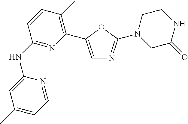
C1(NC2=NC(C3=CN=C(N4CC(=O)NCC4)O3)=C(C)C=C2)=CC(C)=CC=N1
